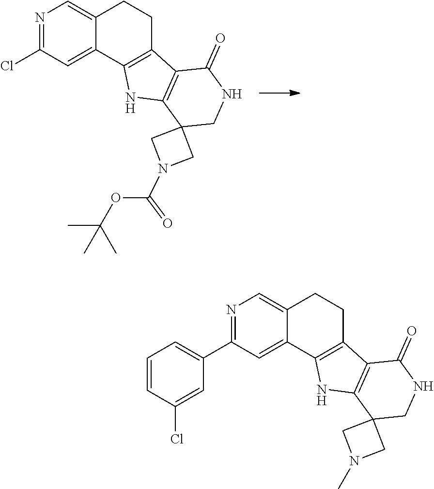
N1=C(Cl)C=C2C(=C1)CCC1=C2NC2=C1C(=O)NCC21CN(C(OC(C)(C)C)=O)C1.N1=C(C2=CC=CC(Cl)=C2)C=C2C(=C1)CCC1=C2NC2=C1C(=O)NCC21CN(C)C1
